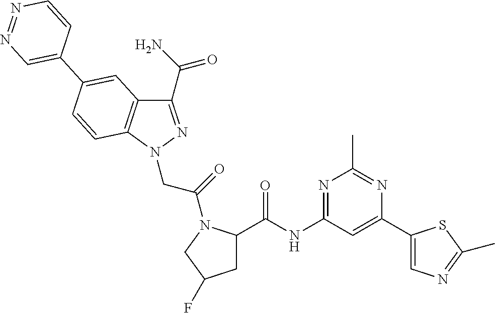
C1(NC(=O)C2CC(F)CN2C(CN2N=C(C(=O)N)C3=C2C=CC(C2=CN=NC=C2)=C3)=O)=NC(C)=NC(C2=CN=C(C)S2)=C1
